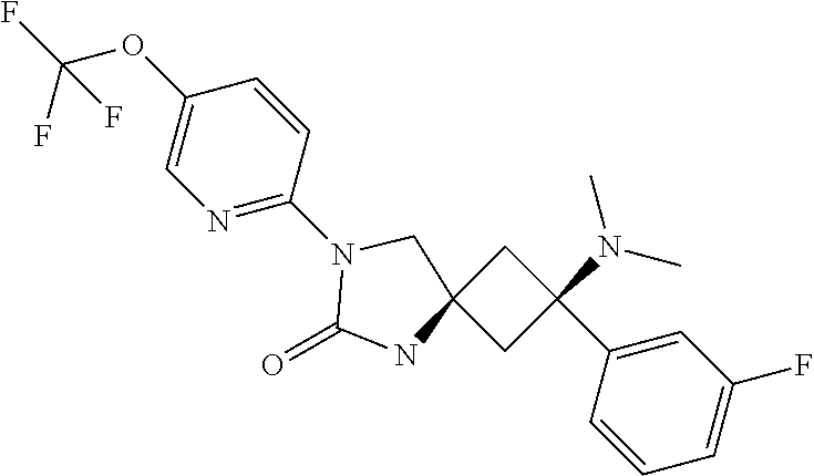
C1C(C2=CC(F)=CC=C2)(N(C)C)CC12NC(=O)N(C1=NC=C(OC(F)(F)F)C=C1)C2
